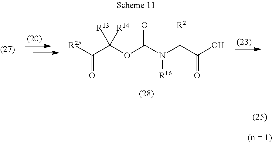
C(C([R13])(OC(=O)N(C(C(O)=O)[R2])[R16])[R14])(=O)[R25]
